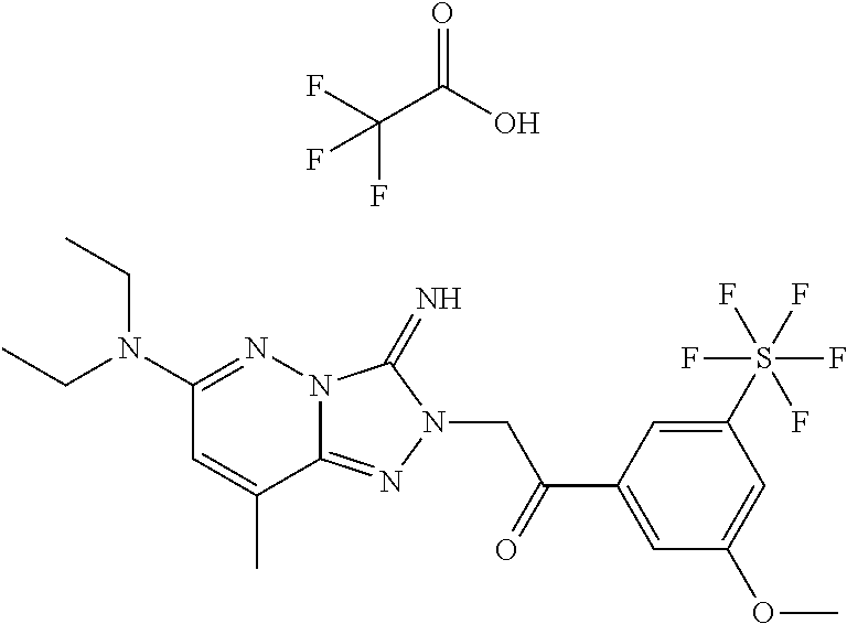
C1(N(CC)CC)=NN2C(=NN(CC(=O)C3=CC(OC)=CC(S(F)(F)(F)(F)F)=C3)C2=N)C(C)=C1.C(C(O)=O)(F)(F)F
